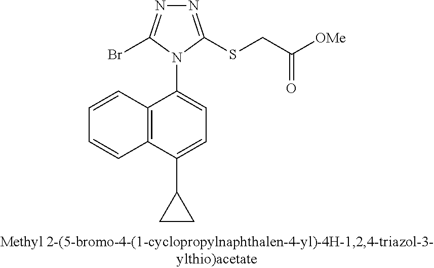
N1=C(SCC([OMe])=O)N(C2=CC=C(C3CC3)C3=C2C=CC=C3)C(Br)=N1
